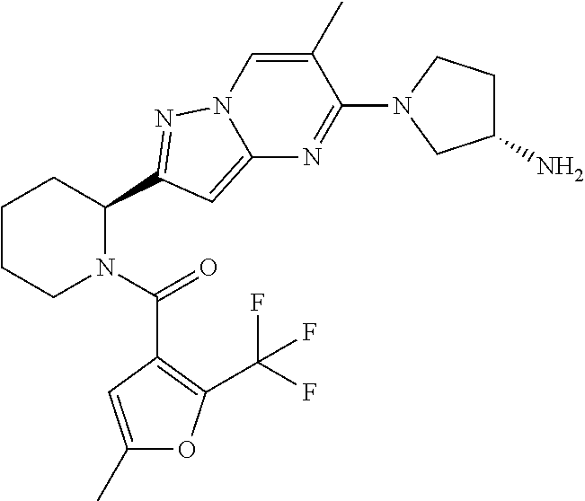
C1CCN(C(=O)C2=C(C(F)(F)F)OC(C)=C2)C(C2=NN3C(=C2)N=C(N2CC(N)CC2)C(C)=C3)C1
